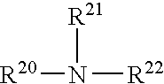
[R20]N([R22])[R21]
